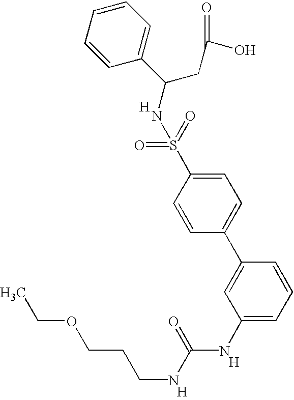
O(CC)CCCNC(NC1=CC=CC(C2=CC=C(S(=O)(=O)NC(CC(O)=O)C3=CC=CC=C3)C=C2)=C1)=O.[H].[H].[H]
